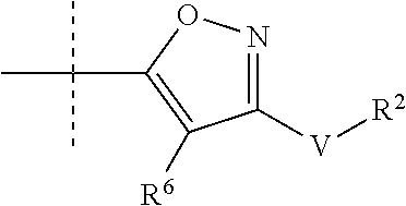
C1([V][R2])=NOC(C(C)(C)C)=C1[R6]
